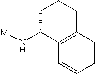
[M]NC1C2=C(C=CC=C2)CCC1
